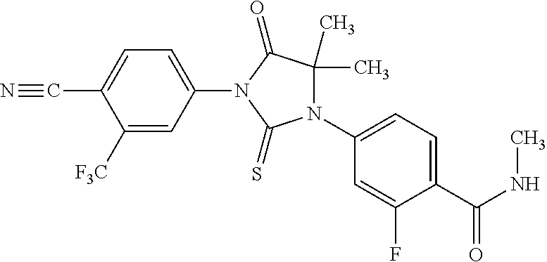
C1=C(N2C(=S)N(C3=CC=C(C(NC)=O)C(F)=C3)C(C)(C)C2=O)C=C([F3C])C(C#N)=C1
